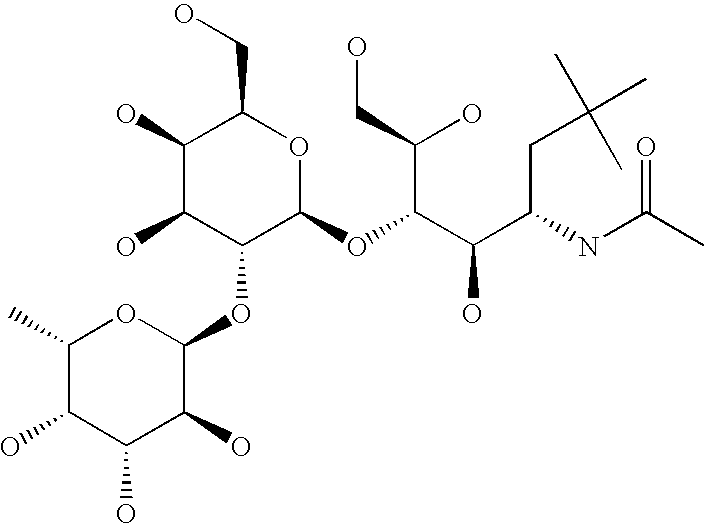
C1(C)C(O)C(O)C(O)C(OC2C(OC(C(C(NC(C)=O)CC(C)(C)C)O)C(O)CO)OC(CO)C(O)C2O)O1
